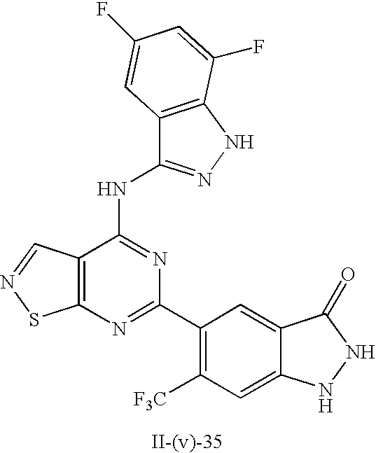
C12=C(N=C(C3=C([F3C])C=C4C(=C3)C(=O)NN4)N=C1NC1=NNC3=C1C=C(F)C=C3F)SN=C2
